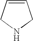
C1=CCNC1
